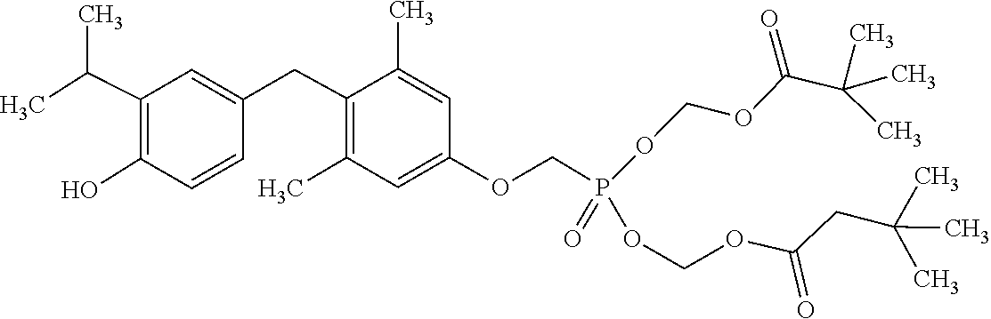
C1=C(OCP(OCOC(CC(C)(C)C)=O)(OCOC(C(C)(C)C)=O)=O)C=C(C)C(CC2=CC(C(C)C)=C(O)C=C2)=C1C
